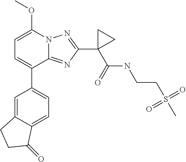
C1(C2=CC=C(OC)N3C2=NC(C2(C(NCCS(C)(=O)=O)=O)CC2)=N3)=CC=C2C(=C1)CCC2=O
